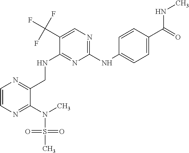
C1=CN=C(N(C)S(C)(=O)=O)C(CNC2=NC(NC3=CC=C(C(=O)NC)C=C3)=NC=C2C(F)(F)F)=N1
